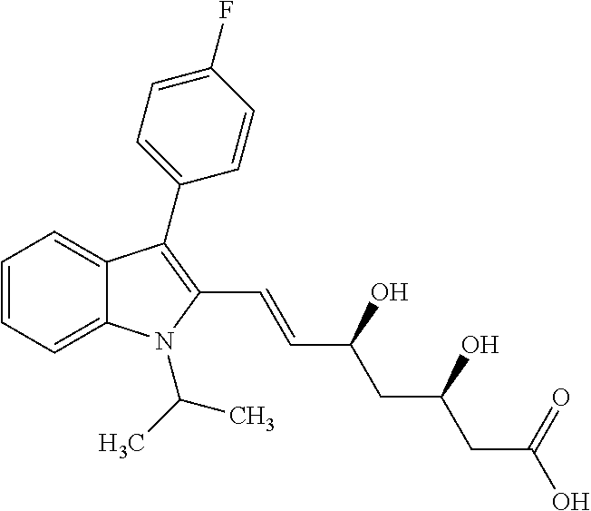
C1=CC=C2C(=C1)C(C1=CC=C(F)C=C1)=C(C=CC(CC(CC(O)=O)O)O)N2C(C)C
